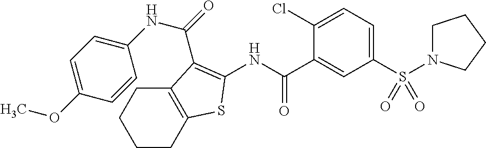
C1CC2=C(CC1)C(C(=O)NC1=CC=C(OC)C=C1)=C(NC(C1=CC(S(=O)(=O)N3CCCC3)=CC=C1Cl)=O)S2
